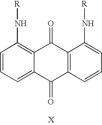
C1=CC=C2C(=C1N[R])C(=O)C1=C(C2=O)C=CC=C1N[R]
